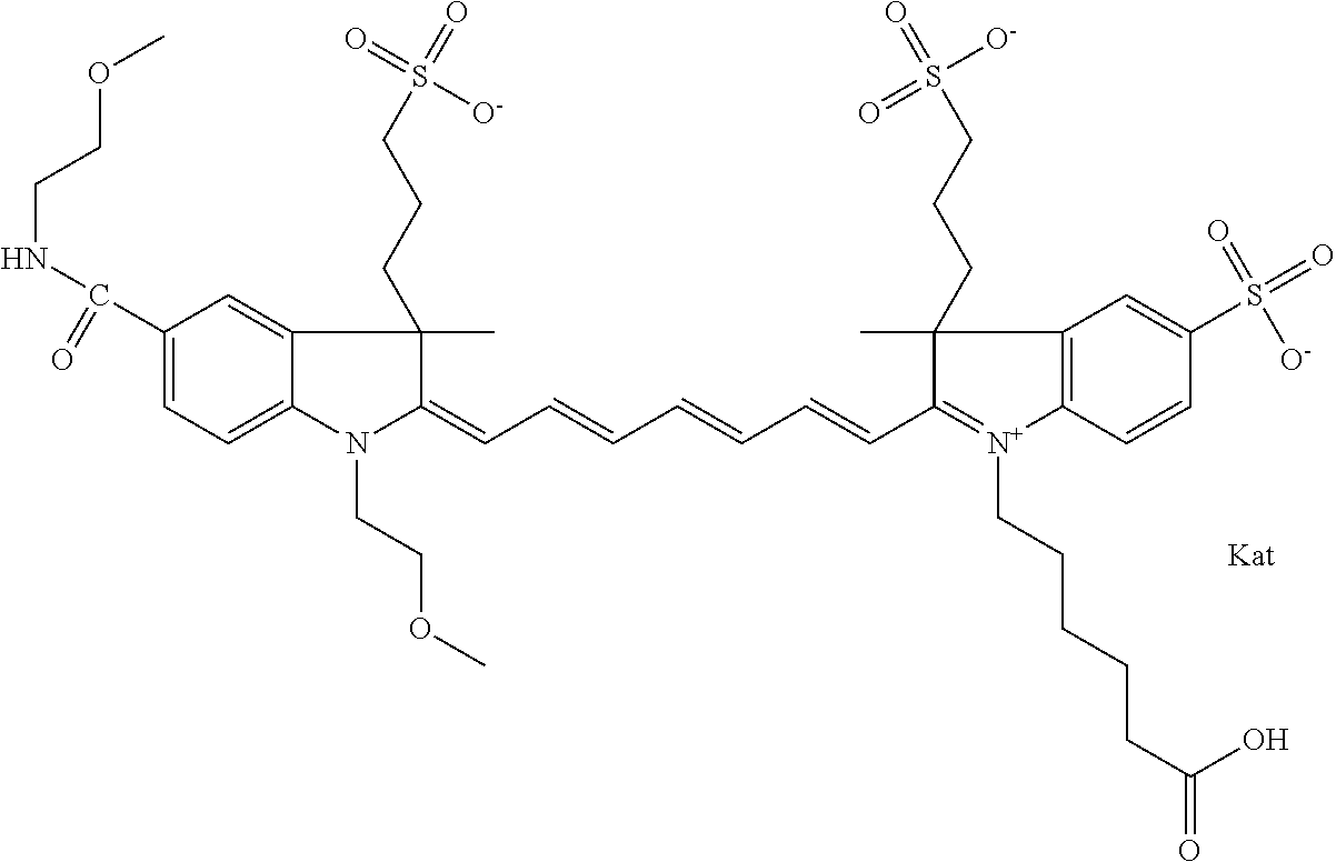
C1(C(=O)NCCOC)=CC=C2C(=C1)C(C)(CCCS(=O)(=O)[O-])C(=CC=CC=CC=CC1=[N+](CCCCCC(=O)O)C3=C(C1(C)CCCS(=O)(=O)[O-])C=C(S(=O)(=O)[O-])C=C3)N2CCOC
